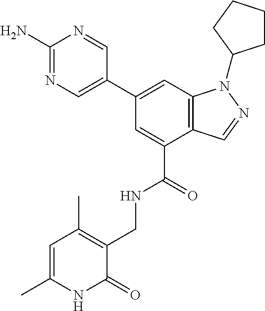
NC1=NC=C(C2=CC3=C(C(C(NCC4=C(C)C=C(C)NC4=O)=O)=C2)C=NN3C2CCCC2)C=N1
